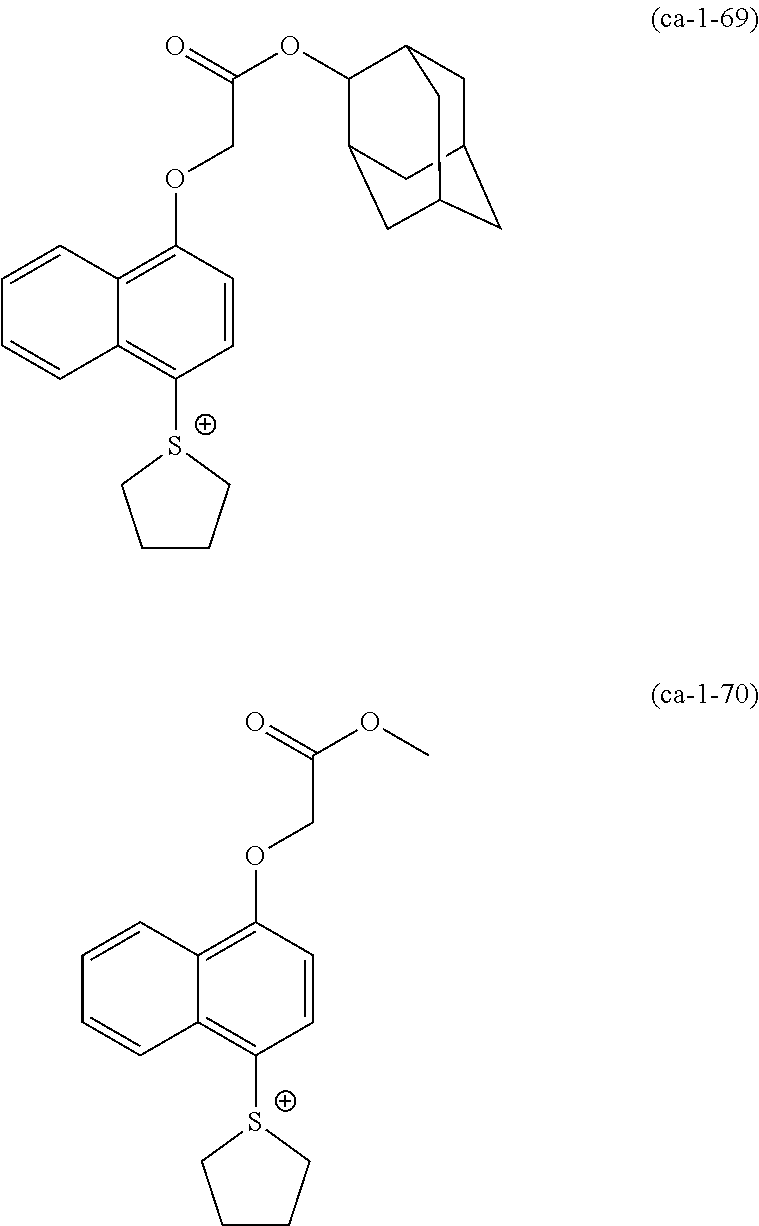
C1([S+]2CCCC2)=C2C(=C(OCC(OC3C4CC5CC(CC3C5)C4)=O)C=C1)C=CC=C2.C1([S+]2CCCC2)=C2C(=C(OCC(OC)=O)C=C1)C=CC=C2
